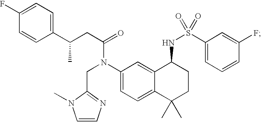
C1(C(CC(=O)N(C2=CC=C3C(=C2)C(NS(=O)(C2=CC=CC(F)=C2)=O)CCC3(C)C)CC2=NC=CN2C)C)=CC=C(F)C=C1
